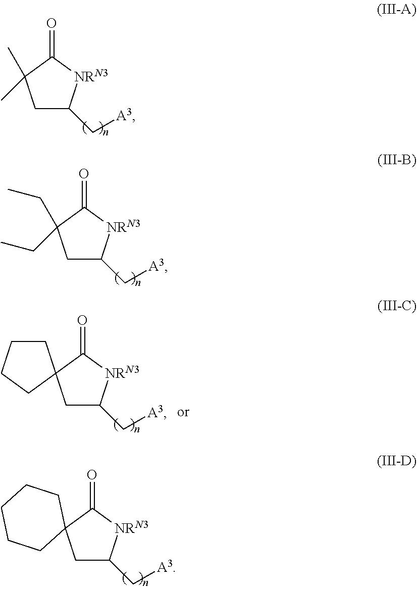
C1C(C[A3])[NRN3]C(=O)C1(C)C.C1C(C[A3])[NRN3]C(=O)C1(CC)CC.C1C(C[A3])[NRN3]C(=O)C12CCCC2.C1C(C[A3])[NRN3]C(=O)C12CCCCC2
